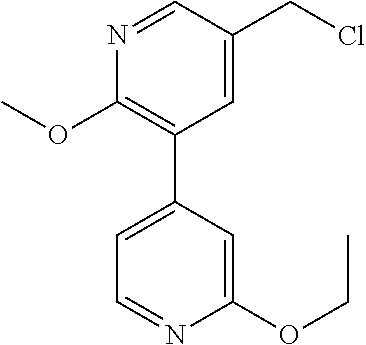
C1=C(CCl)C=NC(OC)=C1C1=CC=NC(OCC)=C1
